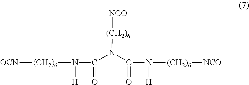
[(CH2)6](N(C(=O)N([H])[(CH2)6][NCO])C(=O)N([H])[(CH2)6][OCN])[NCO]
